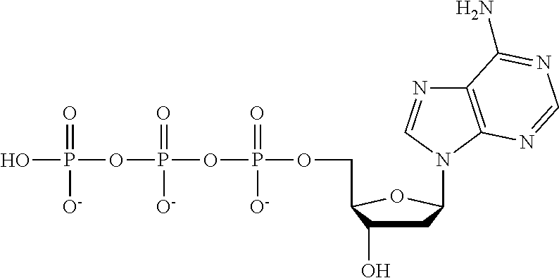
OP(OP(OP(OCC1C(O)CC(N2C3=C(N=C2)C(N)=NC=N3)O1)(=O)[O-])(=O)[O-])(=O)[O-]
